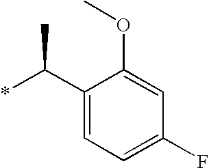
C1(C(*)C)=CC=C(F)C=C1OC
